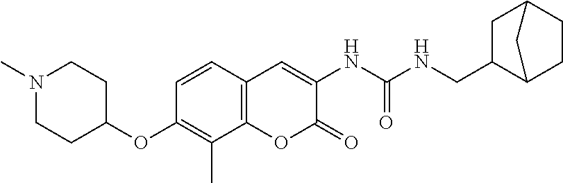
C1(OC2CCN(C)CC2)=C(C)C2=C(C=C1)C=C(NC(NCC1C3CCC(C1)C3)=O)C(=O)O2
